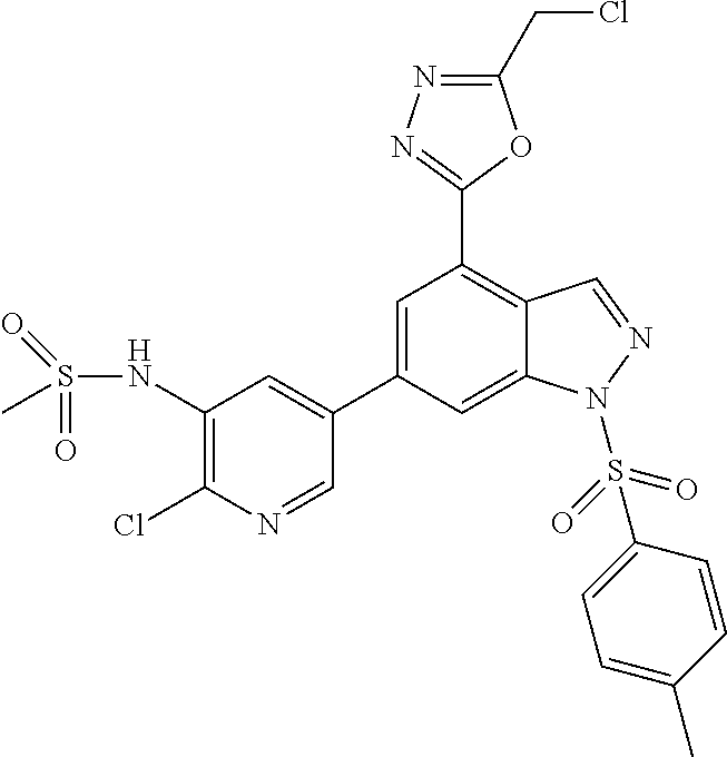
C1=C(C2=CC(NS(=O)(=O)C)=C(Cl)N=C2)C=C2C(=C1C1=NN=C(CCl)O1)C=NN2S(C1=CC=C(C)C=C1)(=O)=O
